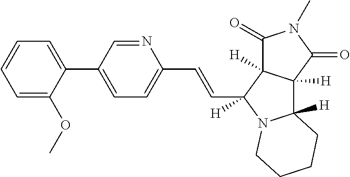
C1(C=CC2([H])N3C([H])(C4([H])C2([H])C(=O)N(C)C4=O)CCCC3)=CC=C(C2=CC=CC=C2OC)C=N1
